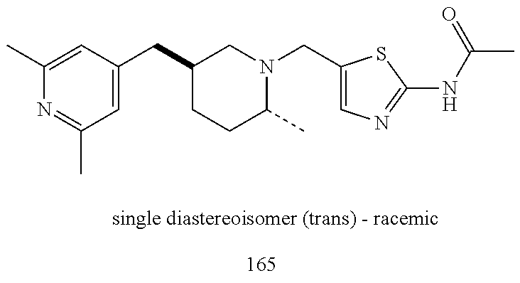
C1(C)=CC(CC2CCC(C)N(CC3=CN=C(NC(C)=O)S3)C2)=CC(C)=N1
